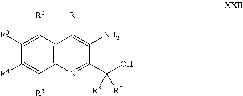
C1([R3])=C([R2])C2=C(C([R5])=C1[R4])N=C(C(O)([R7])[R6])C(N)=C2[R1]
